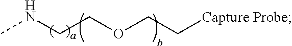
C(COCC[Capture Probe])NC
